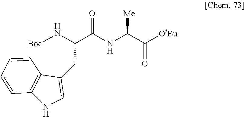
[Boc]NC(C(NC(C([OtBu])=O)[Me])=O)CC1=CNC2=C1C=CC=C2
